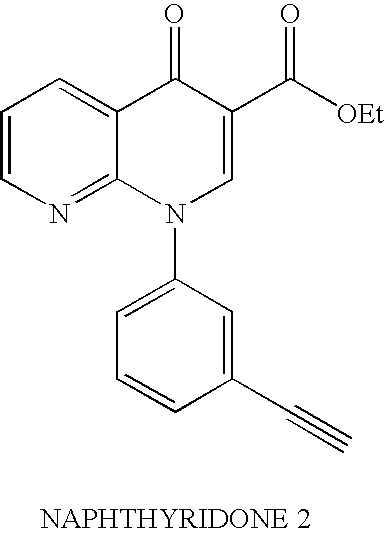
C1=CN=C2C(=C1)C(=O)C(C([OEt])=O)=CN2C1=CC=CC(C#C)=C1
